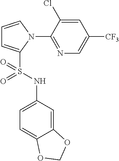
C1=CN(C2=NC=C([CF3])C=C2Cl)C(S(NC2=CC=C3C(=C2)OCO3)(=O)=O)=C1
